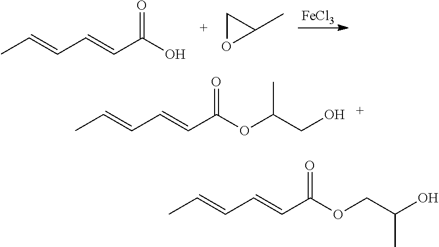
CC=CC=CC(O)=O.C1OC1C.[FeCl3].CC=CC=CC(OC(CO)C)=O.CC=CC=CC(OCC(O)C)=O
